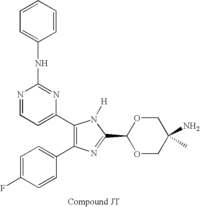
C1=C(F)C=CC(C2=C(C3=CC=NC(NC4=CC=CC=C4)=N3)N([H])C(C3OCC(N)(C)CO3)=N2)=C1
